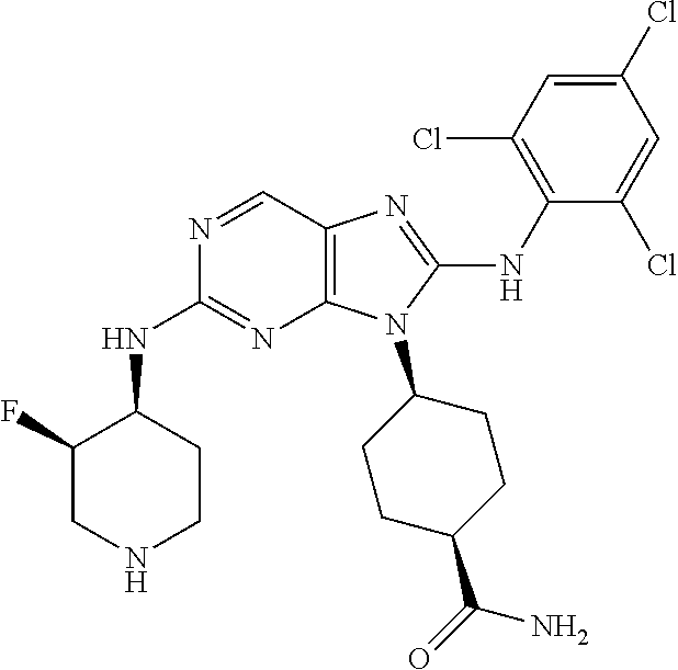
N1=CC2=C(N=C1NC1C(F)CNCC1)N(C1CCC(C(=O)N)CC1)C(NC1=C(Cl)C=C(Cl)C=C1Cl)=N2
